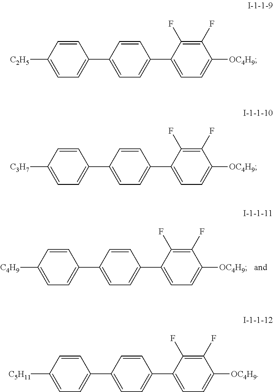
C1=CC([C4H9])=CC=C1C1=CC=C(C2=CC=C([OC4H9])C(F)=C2F)C=C1.C1=CC([C2H5])=CC=C1C1=CC=C(C2=CC=C([OC4H9])C(F)=C2F)C=C1.C1=CC([C3H7])=CC=C1C1=CC=C(C2=CC=C([OC4H9])C(F)=C2F)C=C1.C1=CC([C5H11])=CC=C1C1=CC=C(C2=CC=C([OC4H9])C(F)=C2F)C=C1
